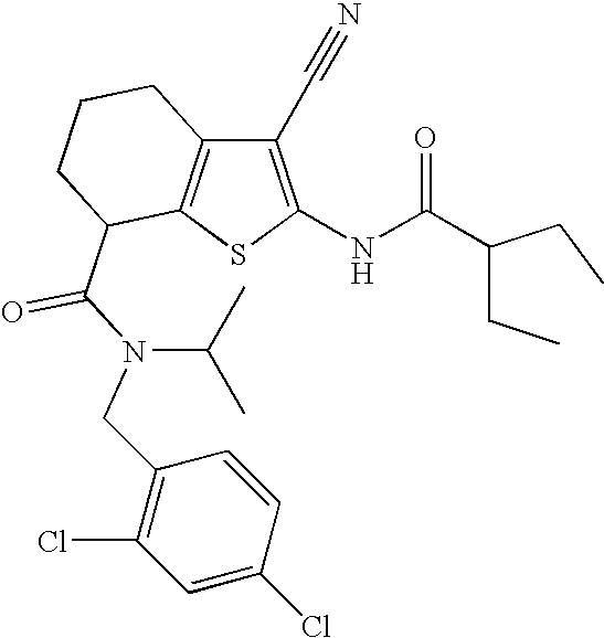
C1(C#N)=C(NC(C(CC)CC)=O)SC2=C1CCCC2C(=O)N(C(C)C)CC1=C(Cl)C=C(Cl)C=C1
